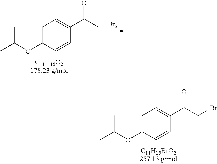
[Br2].CC(OC1=CC=C(C(C)=O)C=C1)C.CC(OC1=CC=C(C(CBr)=O)C=C1)C
